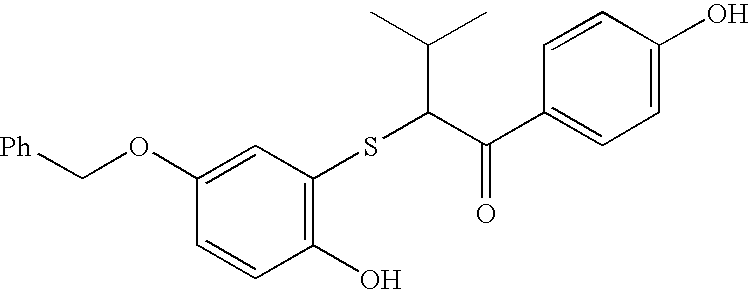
C1=CC(O)=C(SC(C(C2=CC=C(O)C=C2)=O)C(C)C)C=C1OC[Ph]
